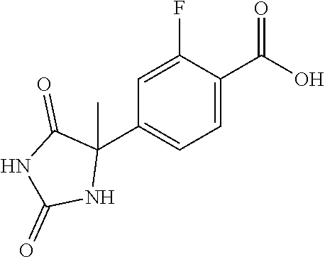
C1=C(F)C(C(O)=O)=CC=C1C1(C)C(=O)NC(=O)N1
